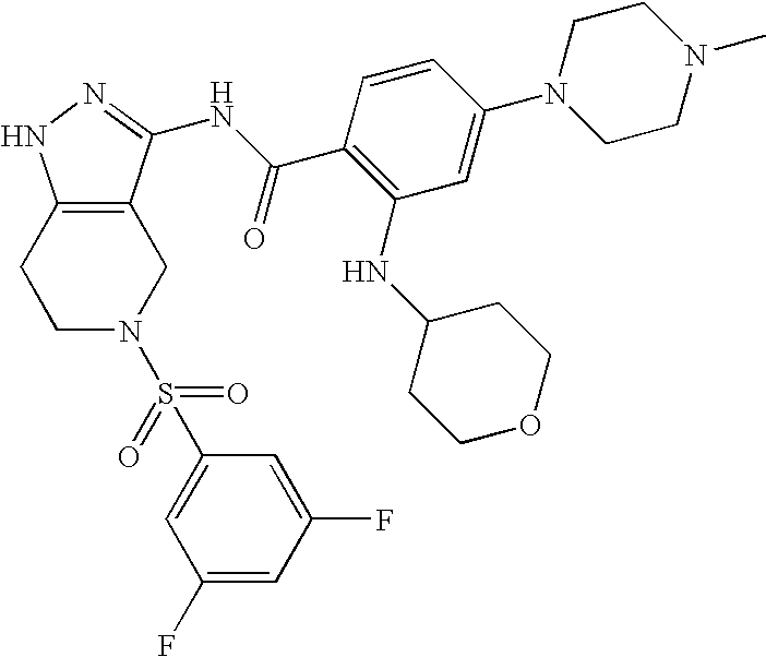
C1C2=C(CCN1S(C1=CC(F)=CC(F)=C1)(=O)=O)NN=C2NC(C1=C(NC2CCOCC2)C=C(N2CCN(C)CC2)C=C1)=O
